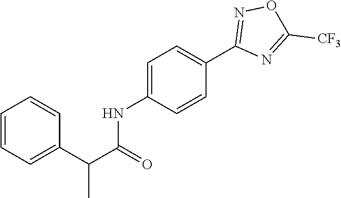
C1=CC(C(C(NC2=CC=C(C3=NOC([CF3])=N3)C=C2)=O)C)=CC=C1
